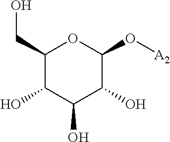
C1(CO)C(O)C(O)C(O)C(O[A2])O1
